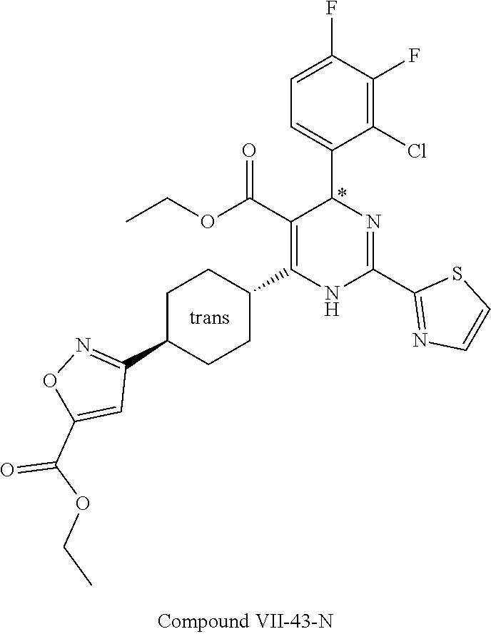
C1(F)=C(Cl)C(C2N=C(C3=NC=CS3)NC(C3CCC(C4=NOC(C(OCC)=O)=C4)CC3)=C2C(OCC)=O)=CC=C1F
